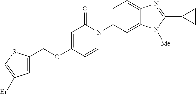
C(OC1=CC(=O)N(C2=CC=C3C(=C2)N([Me])C(C2CC2)=N3)C=C1)C1=CC(Br)=CS1
